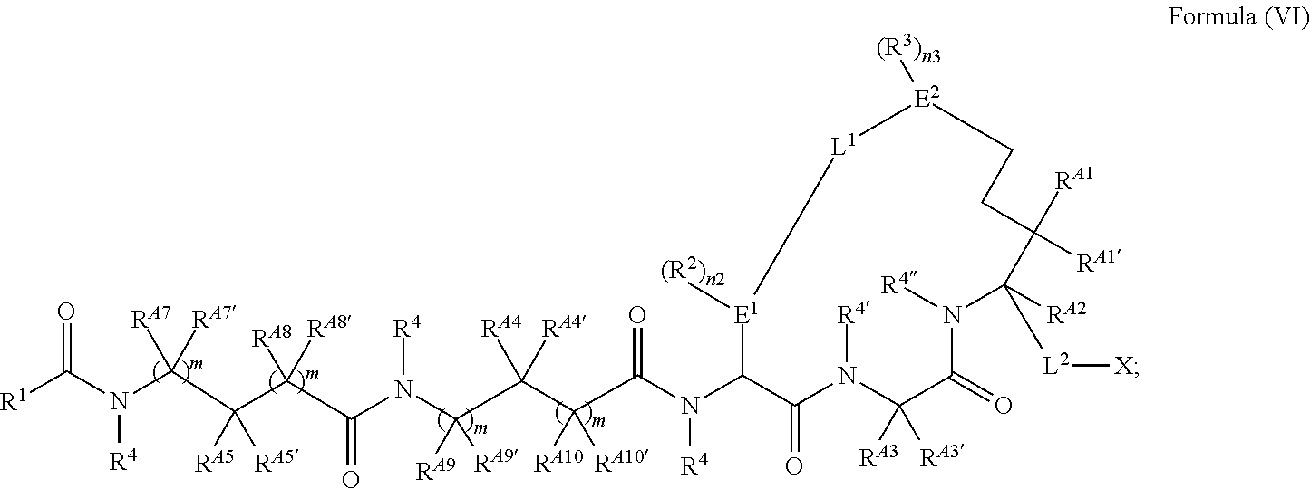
[R1]C(N(C(C(C(C(N(C(C(C(C(N(C1C(=O)N([R4])C([RA3])([RA3])C(=O)N([R4])C([RA2])([L2][X])C([RA1])([RA1])CC[E2]([(R3)n3])[L1][E1]1[(R2)n2])[R4])=O)([RA10])[RA10])([RA4])[RA4])([RA9])[RA9])[R4])=O)([RA8])[RA8])([RA5])[RA5])([RA7])[RA7])[R4])=O
